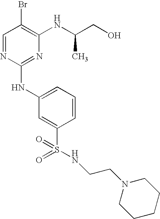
C1=NC(NC2=CC=CC(S(=O)(=O)NCCN3CCCCC3)=C2)=NC(NC(CO)C)=C1Br
